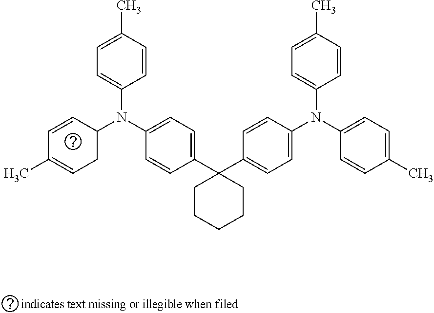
C1=CC(C)=CC=C1N(C1=CC=C(C2(C3=CC=C(N(C4=CC=C(C)C=C4)C4=CC=C(C)C=C4)C=C3)CCCCC2)C=C1)C1C=CC(C)=CC1
